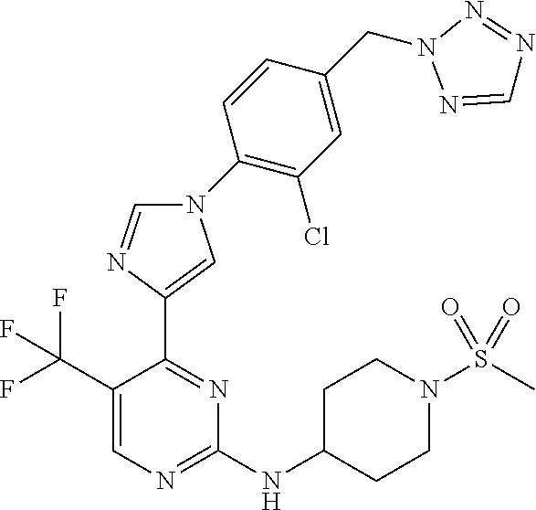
C1=NC(C2=NC(NC3CCN(S(C)(=O)=O)CC3)=NC=C2C(F)(F)F)=CN1C1=C(Cl)C=C(CN2N=CN=N2)C=C1
